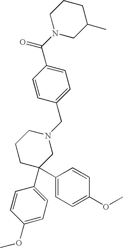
C1=C(C(N2CC(C)CCC2)=O)C=CC(CN2CCCC(C3=CC=C(OC)C=C3)(C3=CC=C(OC)C=C3)C2)=C1
